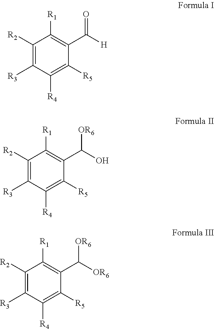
C1([R2])=C([R3])C([R4])=C([R5])C(C([H])=O)=C1[R1].C1([R2])=C([R3])C([R4])=C([R5])C(C(O)[OR6])=C1[R1].C1([R2])=C([R3])C([R4])=C([R5])C(C([OR6])[OR6])=C1[R1]
